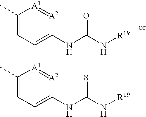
C1(C)=CC=C(NC(N[R19])=O)[A2]=[A1]1.C1(C)=CC=C(NC(N[R19])=S)[A2]=[A1]1
